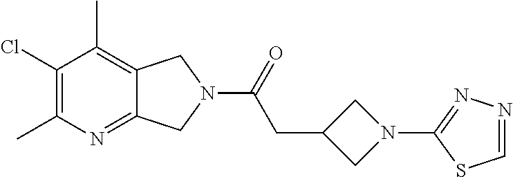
C1(Cl)=C(C)N=C2C(=C1C)CN(C(=O)CC1CN(C3=NN=CS3)C1)C2
